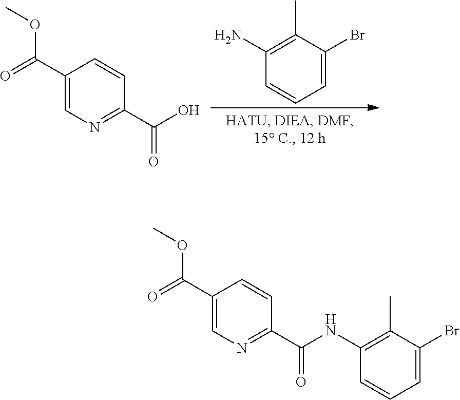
C1(N)=C(C)C(Br)=CC=C1.C1(C(=O)OC)=CN=C(C(=O)O)C=C1.C1(C(=O)OC)=CN=C(C(=O)NC2=C(C)C(Br)=CC=C2)C=C1
